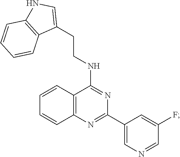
C1=NC=C(C2=NC3=C(C=CC=C3)C(NCCC3=CNC4=C3C=CC=C4)=N2)C=C1F
